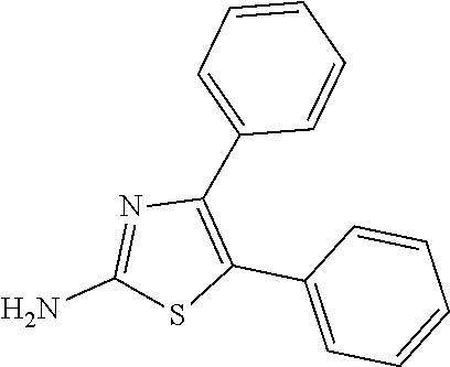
C1(N)=NC(C2=CC=CC=C2)=C(C2=CC=CC=C2)S1
